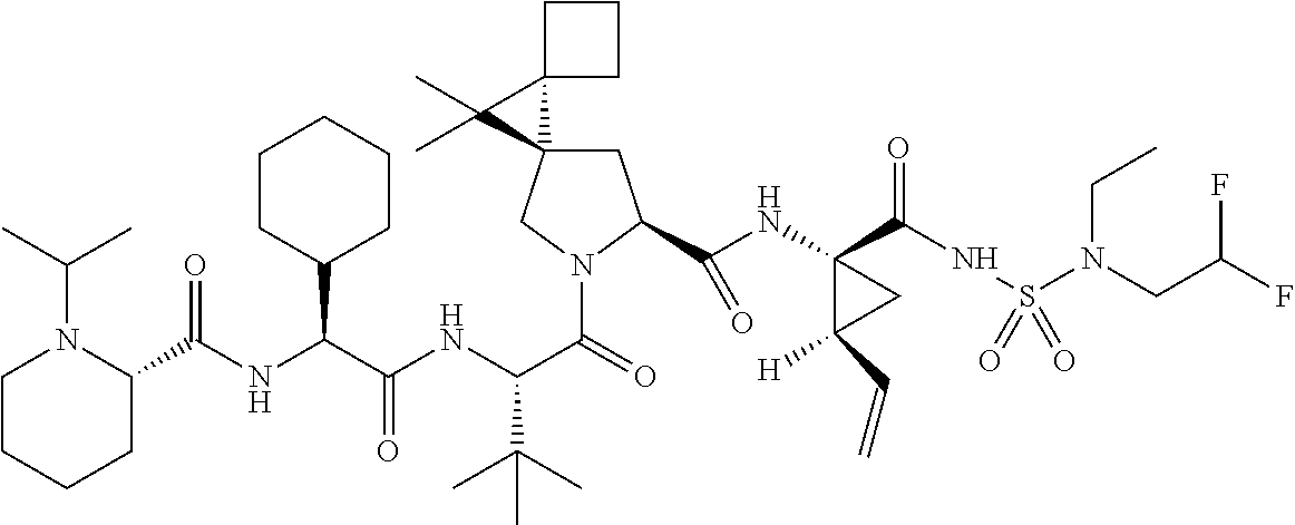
C1C2(CN(C(C(NC(C(NC(=O)C3N(C(C)C)CCCC3)C3CCCCC3)=O)C(C)(C)C)=O)C1C(NC1(C(NS(N(CC(F)F)CC)(=O)=O)=O)C([H])(C=C)C1)=O)C1(C2(C)C)CCC1
